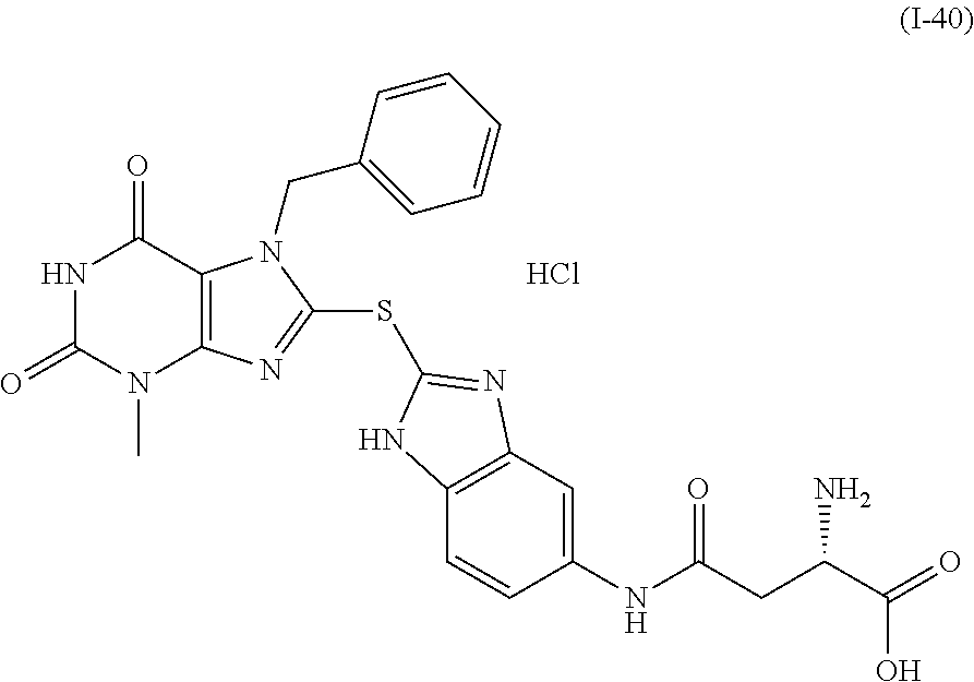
N1C(=O)N(C)C2=C(C1=O)N(CC1=CC=CC=C1)C(SC1=NC3=C(C=CC(NC(CC(C(=O)O)N)=O)=C3)N1)=N2.Cl
